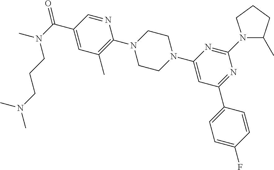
O=C(C1=CC(C)=C(N2CCN(C3=CC(C4=CC=C(F)C=C4)=NC(N4C(C)CCC4)=N3)CC2)N=C1)N(C)CCCN(C)C
